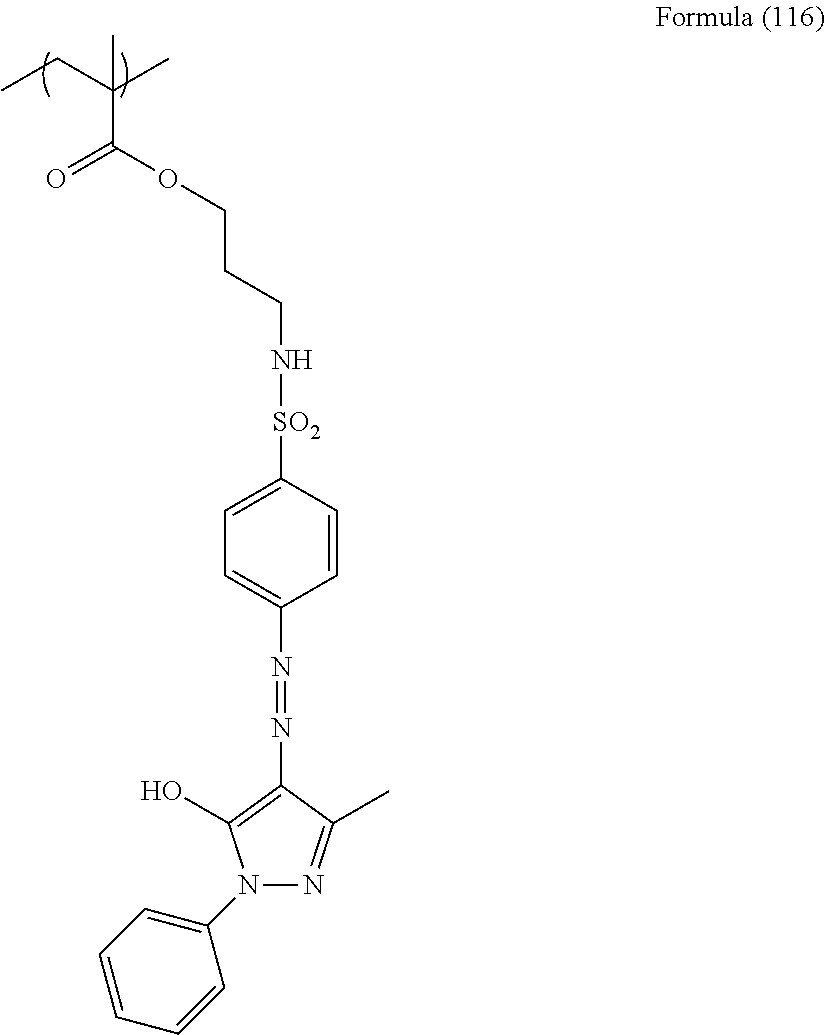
O(C(=O)C(CC)(C)C)CCCN[SO2]C1=CC=C(N=NC2=C(O)N(C3=CC=CC=C3)N=C2C)C=C1
